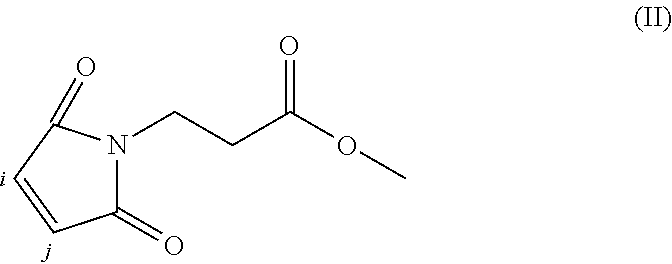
C1(=O)N(CCC(OC)=O)C(=O)C=C1
